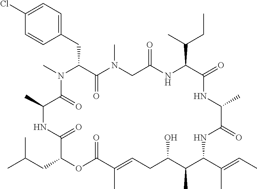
C1(Cl)=CC=C(CC2C(=O)N(C)CC(=O)NC(C(C)CC)C(=O)NC(C)C(=O)NC(C(C)=CC)C(C)C(O)CC=C(C)C(=O)OC(CC(C)C)C(=O)NC(C)C(=O)N2C)C=C1
